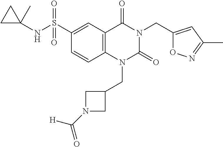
C(N1C(=O)N(CC2CN(C(=O)[H])C2)C2=C(C1=O)C=C(S(=O)(=O)NC1(C)CC1)C=C2)C1=CC(C)=NO1
